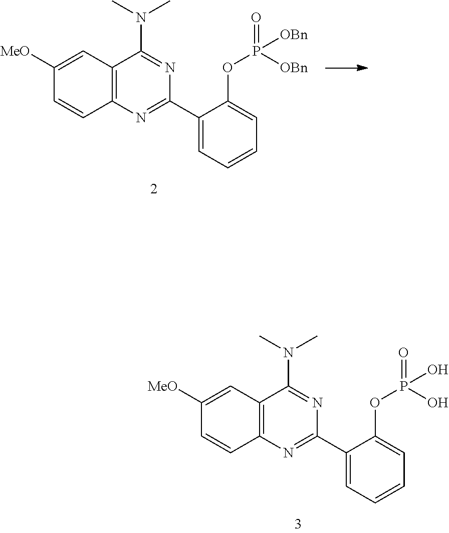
C12=C(N=C(C3=CC=CC=C3OP(=O)([OBn])[OBn])N=C1N(C)C)C=CC([MeO])=C2.C12=C(N=C(C3=CC=CC=C3OP(O)(=O)O)N=C1N(C)C)C=CC([MeO])=C2
